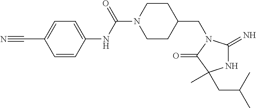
C1=CC(NC(=O)N2CCC(CN3C(=O)C(C)(CC(C)C)NC3=N)CC2)=CC=C1C#N
